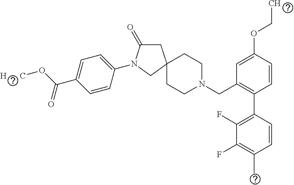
C1CN(CC2=C(C3=C(F)C(F)=C(C)C=C3)C=CC(OCC)=C2)CCC12CC(=O)N(C1=CC=C(C(O[H      C])=O)C=C1)C2
